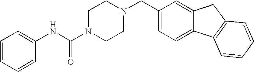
C1=CC=CC(NC(N2CCN(CC3=CC=C4C(=C3)CC3=C4C=CC=C3)CC2)=O)=C1
